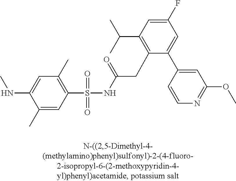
S(=O)(=O)(NC(CC1=C(C(C)C)C=C(F)C=C1C1=CC(OC)=NC=C1)=O)C1=C(C)C=C(NC)C(C)=C1
